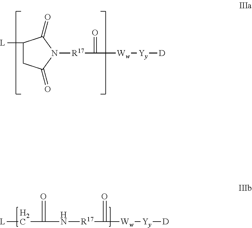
C1([L])CC(=O)N([R17]C([Ww][Yy][D])=O)C1=O.[L]CC(N[R17]C(=O)[Ww][Yy][D])=O
